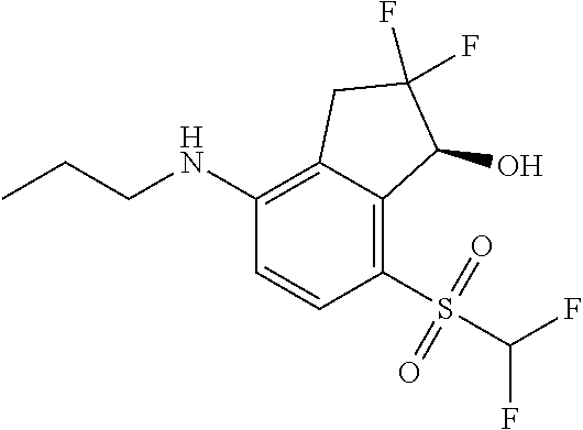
C(CC)NC1=C2C(=C(S(=O)(=O)C(F)F)C=C1)C(O)C(F)(F)C2
